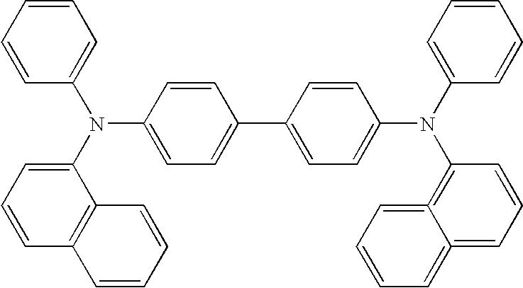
C1(N(C2=CC=CC3=C2C=CC=C3)C2=CC=CC=C2)=CC=C(C2=CC=C(N(C3=C4=CC=CC=C4=CC=C3)C3=CC=CC=C3)C=C2)C=C1
